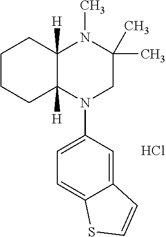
C1CCC2([H])C([H])(C1)N(C)C(C)(C)CN2C1=CC=C2C(=C1)C=CS2.Cl
